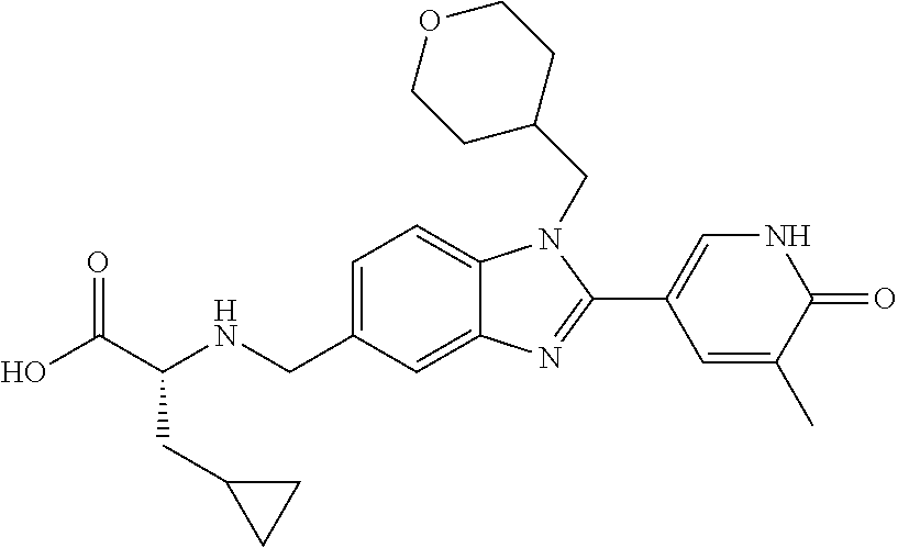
C1=C(CNC(C(O)=O)CC2CC2)C=C2C(=C1)N(CC1CCOCC1)C(C1=CNC(=O)C(C)=C1)=N2
